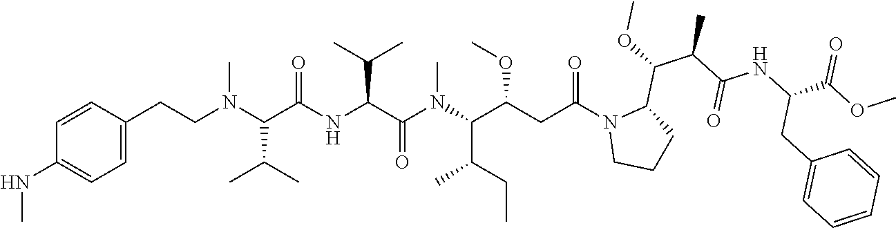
C1=C(CCN(C(C(NC(C(N(C(C(CC(N2CCCC2C(C(C(=O)NC(CC2=CC=CC=C2)C(=O)OC)C)OC)=O)OC)C(CC)C)C)=O)C(C)C)=O)C(C)C)C)C=CC(NC)=C1
